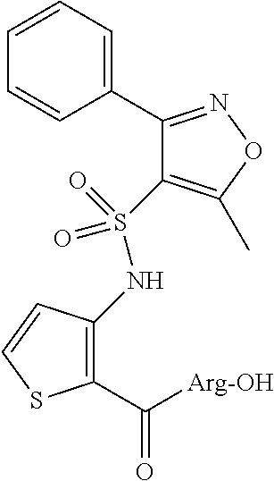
C1(C([Arg-OH])=O)=C(NS(C2=C(C)ON=C2C2=CC=CC=C2)(=O)=O)C=CS1
